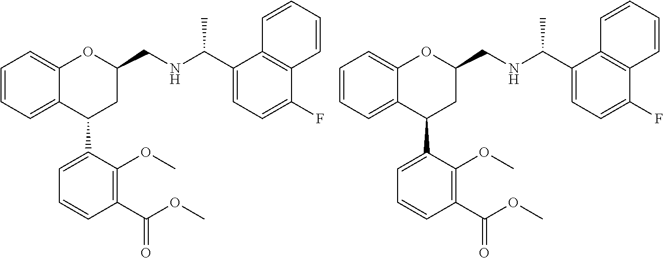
C12=CC=CC=C1C(C1=CC=CC(C(OC)=O)=C1OC)CC(CNC(C)C1=CC=C(F)C3=C1C=CC=C3)O2.C12=CC=CC=C1C(C1=CC=CC(C(OC)=O)=C1OC)CC(CNC(C)C1=CC=C(F)C3=C1C=CC=C3)O2
